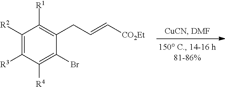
C1([R2])=C([R3])C([R4])=C(Br)C(CC=C[CO2Et])=C1[R1]
